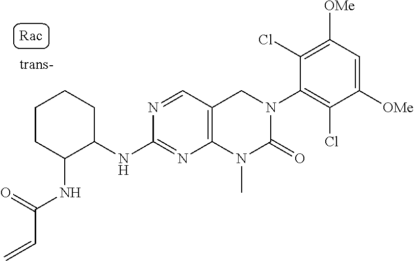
C1(NC2C(NC(=O)C=C)CCCC2)=NC2=C(C=N1)CN(C1=C(Cl)C([OMe])=CC([OMe])=C1Cl)C(=O)N2C
